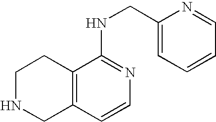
C12=C(C=CN=C1NCC1=CC=CC=N1)CNCC2
